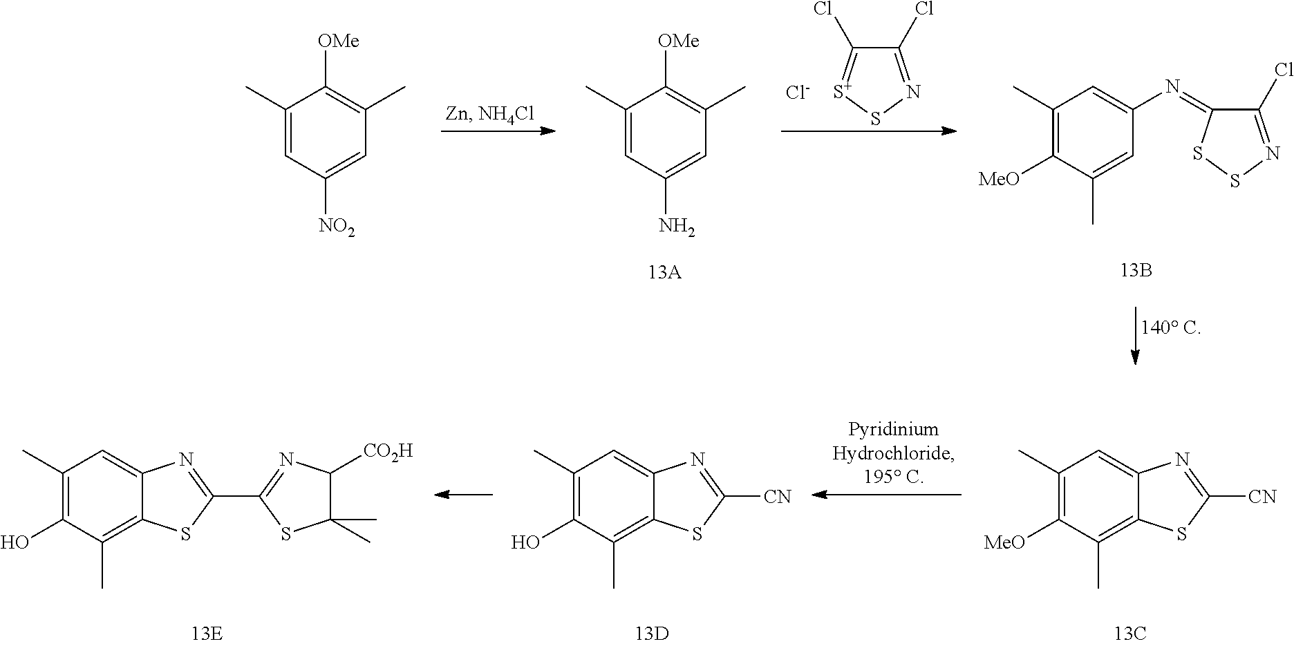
C1(C)=CC([NO2])=CC(C)=C1[OMe].C1(C)=CC(N)=CC(C)=C1[OMe].[Cl-].C1(Cl)=NS[S+]=C1Cl.C1(C)=C([MeO])C(C)=CC(N=C2C(Cl)=NSS2)=C1.C1(C)=C([MeO])C(C)=C2C(=C1)N=C([CN])S2.C1(C)=C(O)C(C)=C2C(=C1)N=C([CN])S2.C1(C)=C(O)C(C)=C2C(=C1)N=C(C1=NC([CO2H])C(C)(C)S1)S2
